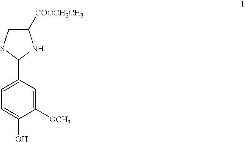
C1([COOCH2CH3])CSC(C2=CC=C(O)C([OCH3])=C2)N1
